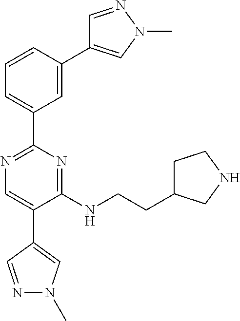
N1=C(C2=CC=CC(C3=CN(C)N=C3)=C2)N=C(NCCC2CCNC2)C(C2=CN(C)N=C2)=C1
